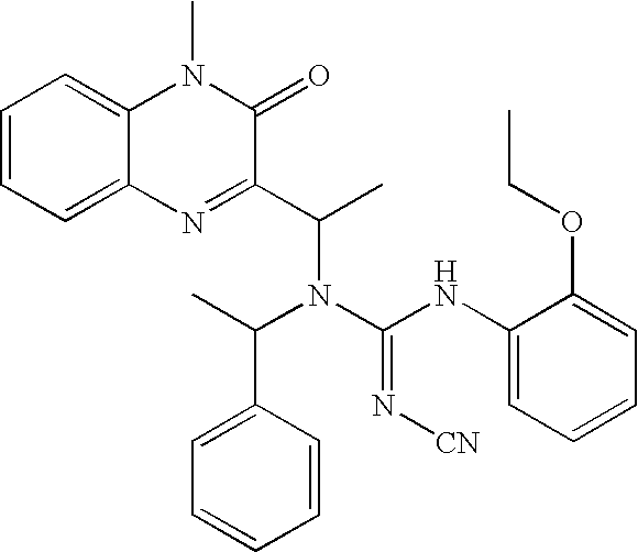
C1=CC=C2C(=C1)N(C)C(=O)C(C(C)N(C(C)C1=CC=CC=C1)C(NC1=CC=CC=C1OCC)=N[CN])=N2
